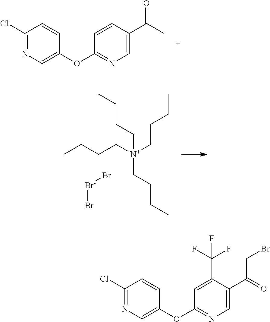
C1(Cl)=NC=C(OC2=NC=C(C(CBr)=O)C(C(F)(F)F)=C2)C=C1.C1(Cl)=NC=C(OC2=NC=C(C(C)=O)C=C2)C=C1.CCCC[N+](CCCC)(CCCC)CCCC.Br[Br-]Br
